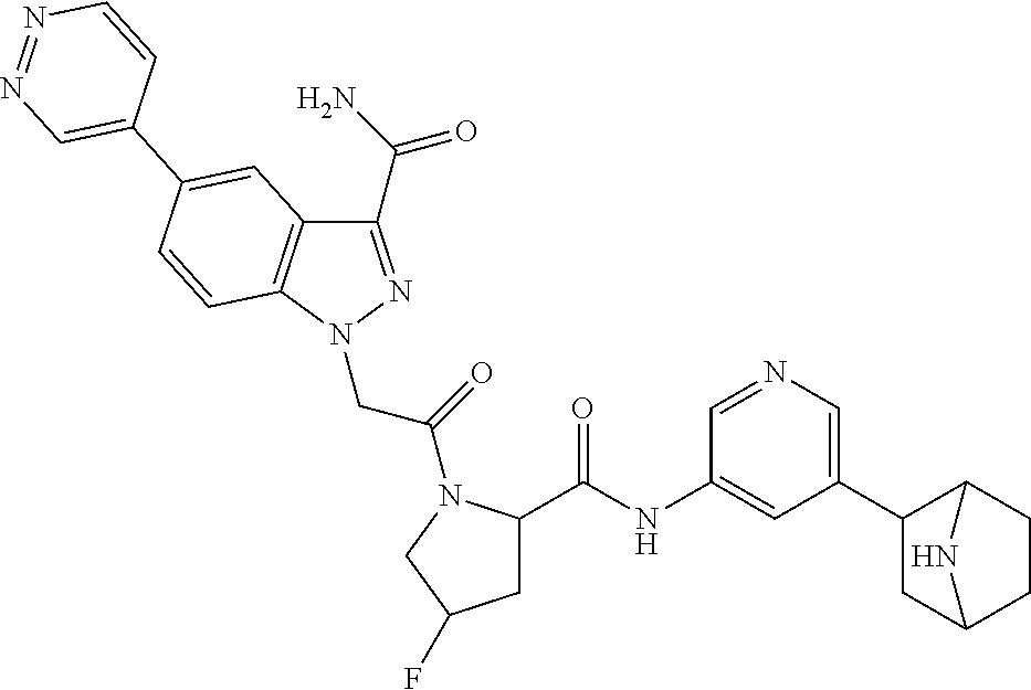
C1(C(=O)N)=NN(CC(=O)N2C(C(NC3=CC(C4C5CCC(C4)N5)=CN=C3)=O)CC(F)C2)C2=C1C=C(C1=CN=NC=C1)C=C2
